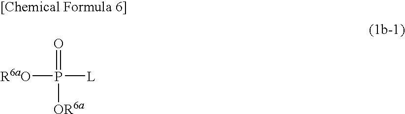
[R6aO]P([L])([OR6a])=O
